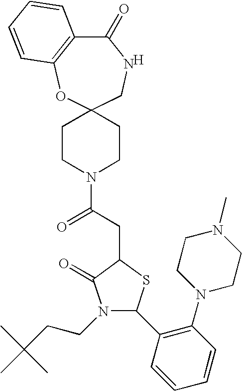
C1=CC=CC(N2CCN(C)CC2)=C1C1N(CCC(C)(C)C)C(=O)C(CC(N2CCC3(CC2)CNC(=O)C2=C(O3)C=CC=C2)=O)S1.[H]
